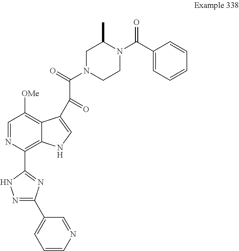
C1=NC(C2=NC(C3=CC=CN=C3)=NN2)=C2C(=C1[OMe])C(C(C(N1CCN(C(C3=CC=CC=C3)=O)C(C)C1)=O)=O)=CN2
